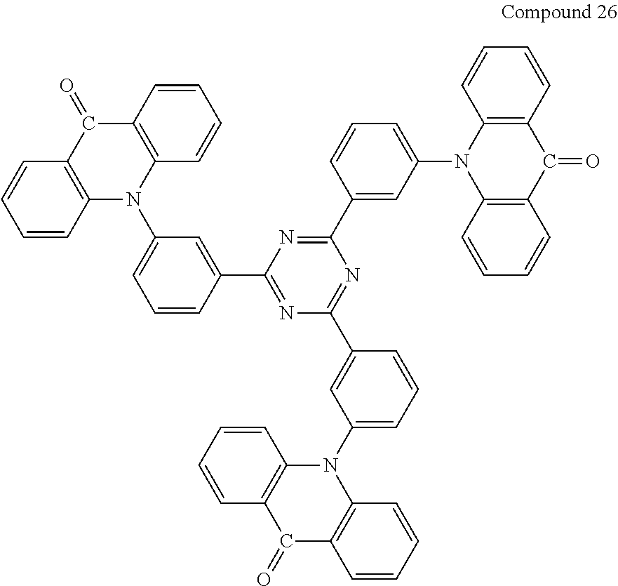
C1=C(N2C3=C(C(=O)C4=C2C=CC=C4)C=CC=C3)C=C(C2=NC(C3=CC(N4C5=C(C(=O)C6=C4C=CC=C6)C=CC=C5)=CC=C3)=NC(C3=CC(N4C5=C(C(=O)C6=C4C=CC=C6)C=CC=C5)=CC=C3)=N2)C=C1
